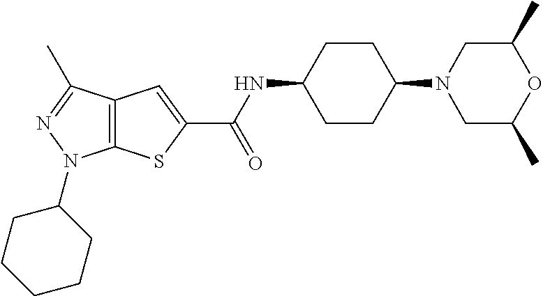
C1CC(N2CC(C)OC(C)C2)CCC1NC(C1=CC2=C(S1)N(C1CCCCC1)N=C2C)=O
